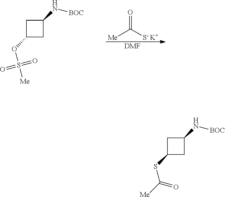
O=C([S- K+])[Me].[DMF].C1(N[BOC])CC(OS(=O)(=O)[Me])C1.C1(N[BOC])CC(SC(=O)[Me])C1
